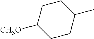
C1CC(C)CCC1[CH3O]
